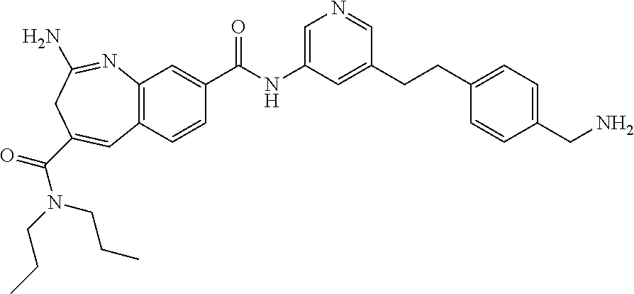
C1=C(NC(C2=CC3=C(C=C2)C=C(C(N(CCC)CCC)=O)CC(N)=N3)=O)C=C(CCC2=CC=C(CN)C=C2)C=N1
